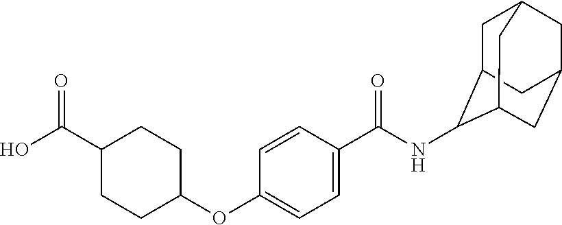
C(C1CCC(OC2=CC=C(C(NC3C4CC5CC(CC3C5)C4)=O)C=C2)CC1)(O)=O
